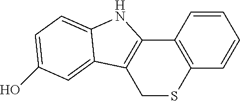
C12=C(C=CC=C1)SCC1=C2NC2=CC=C(O)C=C12
